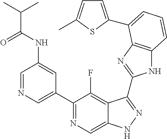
C1=NC=C(C2=NC=C3C(=C2F)C(C2=NC4=C(N2)C=CC=C4C2=CC=C(C)S2)=NN3)C=C1NC(C(C)C)=O
